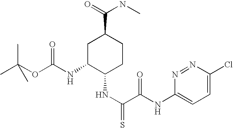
C1C(NC(OC(C)(C)C)=O)C(NC(=S)C(NC2=CC=C(Cl)N=N2)=O)CCC1C(=O)NC
